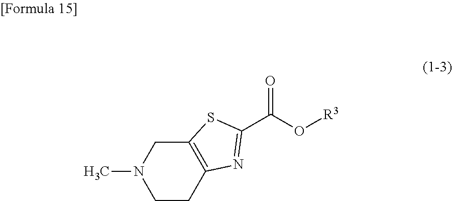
C12=C(CCN(C)C1)N=C(C(O[R3])=O)S2
